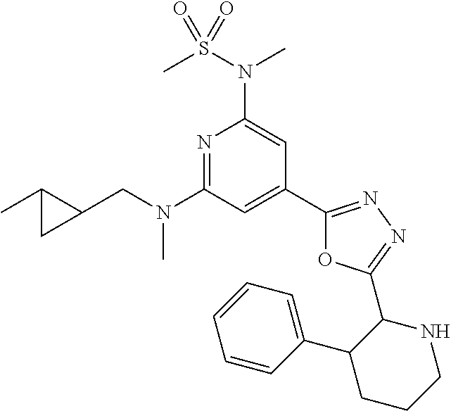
C1(C2=CC(N(CC3C(C)C3)C)=NC(N(S(C)(=O)=O)C)=C2)=NN=C(C2NCCCC2C2=CC=CC=C2)O1
